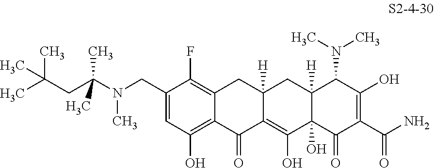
C1(CN(C(CC(C)(C)C)(C)C)C)=CC(O)=C2C(=C1F)CC1([H])CC3([H])C(O)(C(O)=C1C2=O)C(=O)C(C(N)=O)=C(O)C3N(C)C
